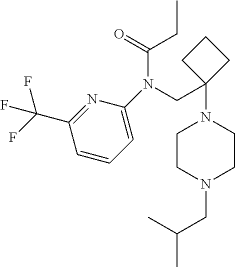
N1=C(C(F)(F)F)C=CC=C1N(CC1(N2CCN(CC(C)C)CC2)CCC1)C(CC)=O
